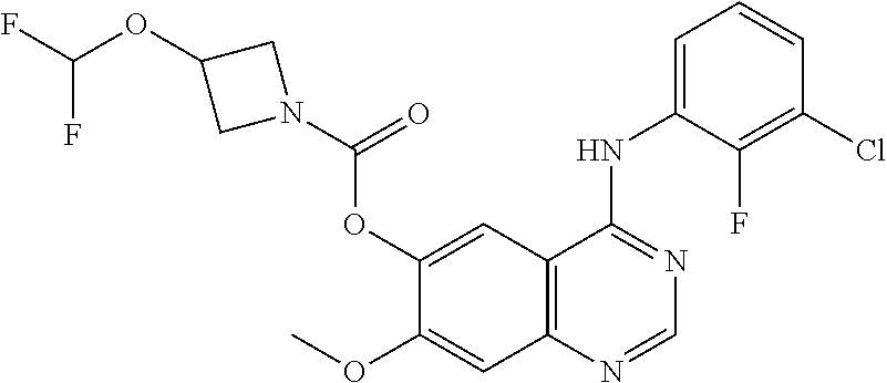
C12=C(N=CN=C1NC1=CC=CC(Cl)=C1F)C=C(OC)C(OC(N1CC(OC(F)F)C1)=O)=C2
